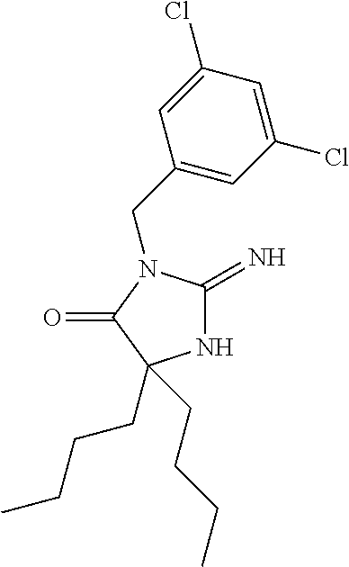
N1C(=N)N(CC2=CC(Cl)=CC(Cl)=C2)C(=O)C1(CCCC)CCCC
